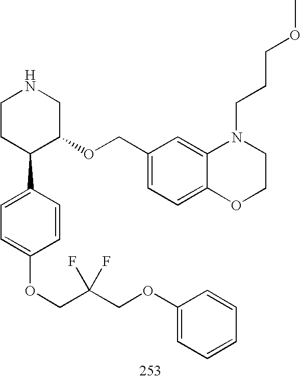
C1CC(C2=CC=C(OCC(COC3=CC=CC=C3)(F)F)C=C2)C(OCC2=CC=C3C(=C2)N(CCCOC)CCO3)CN1
